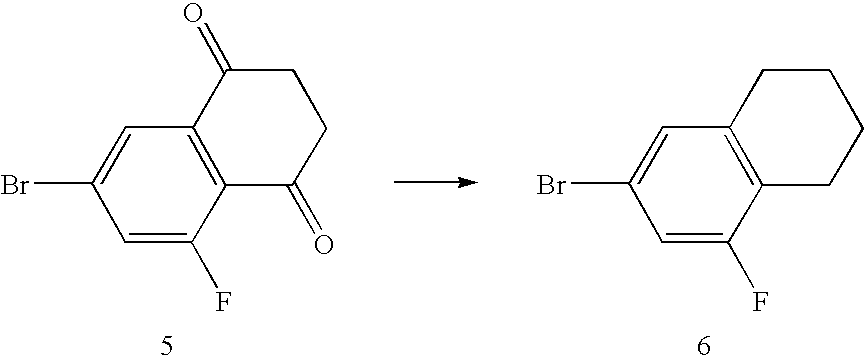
C1(Br)=CC2=C(C(F)=C1)CCCC2.C1(Br)=CC2=C(C(F)=C1)C(=O)CCC2=O
